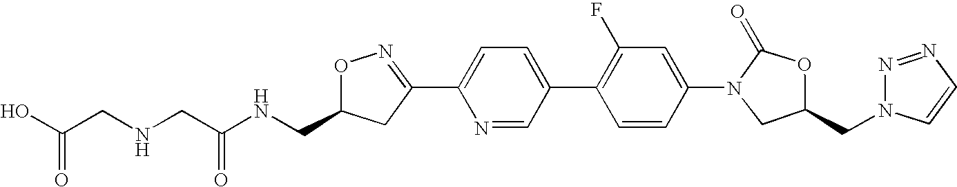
C(CNCC(NCC1ON=C(C2=CC=C(C3=C(F)C=C(N4CC(CN5N=NC=C5)OC4=O)C=C3)C=N2)C1)=O)(O)=O
